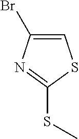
C1=C(Br)N=C(SC)S1
